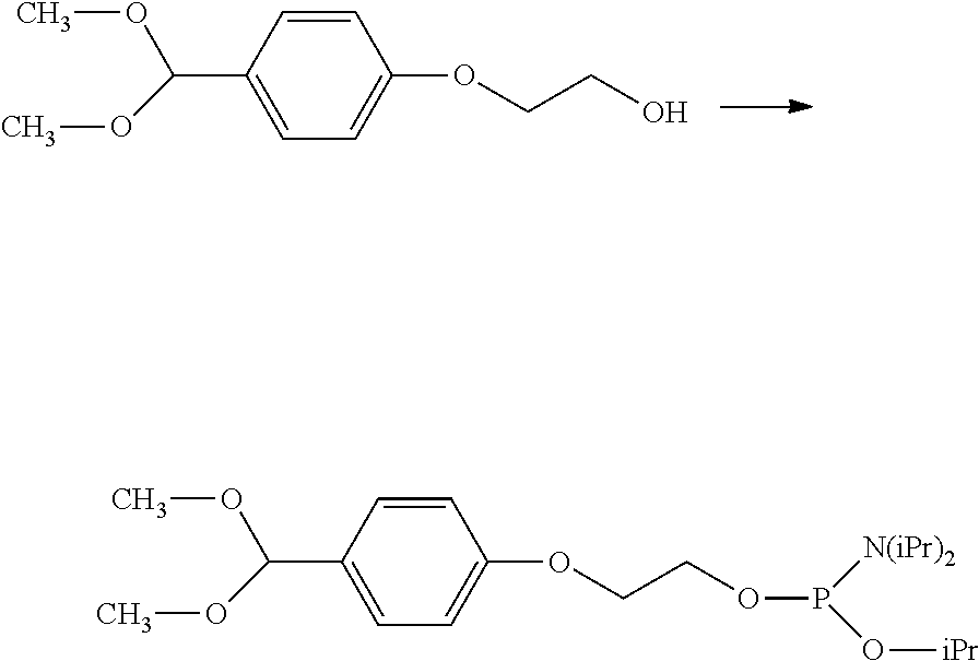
C1=CC(C(OC)OC)=CC=C1OCCO.C1=CC(C(OC)OC)=CC=C1OCCOP([N(iPr)2])O[iPr]
